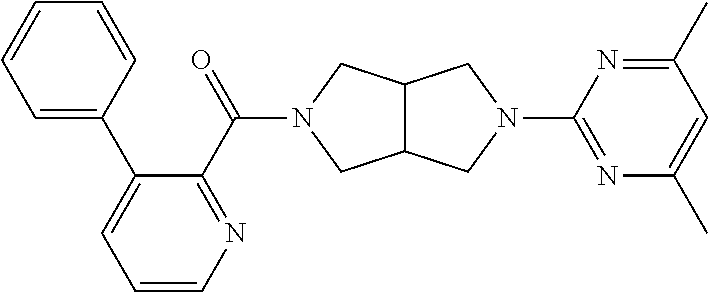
C12C(CN(C3=NC(C)=CC(C)=N3)C1)CN(C(=O)C1=NC=CC=C1C1=CC=CC=C1)C2
